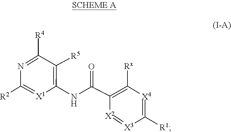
[X2]1=[X3]C([R1])=[X4]C([Rx])=C1C(NC1=C([R5])C([R4])=NC([R2])=[X1]1)=O
